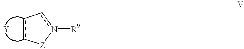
c1c[Z]n([R9])c-1
